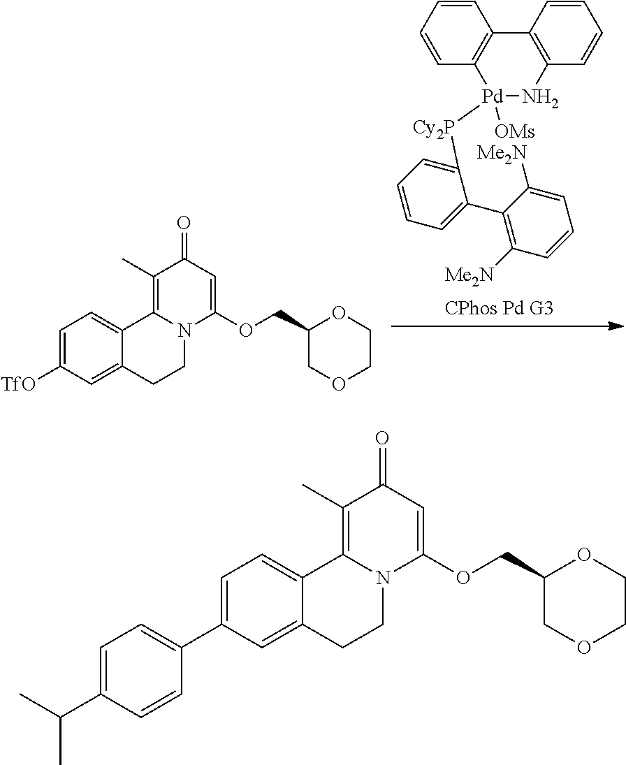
C1=CC=CC2=C1C1=C(C=CC=C1)N[Pd]2([Cy2P]C1=CC=CC=C1C1=C([Me2N])C=CC=C1[Me2N])[OMs].C1=C([TfO])C=C2C(=C1)C1=C(C)C(=O)C=C(OCC3COCCO3)N1CC2.C1=C(C2=CC=C(C(C)C)C=C2)C=C2C(=C1)C1=C(C)C(=O)C=C(OCC3COCCO3)N1CC2
